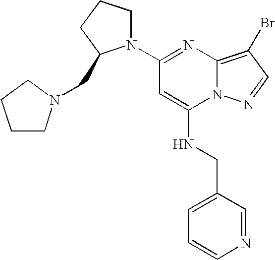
C1=CN=CC(CNC2=CC(N3CCCC3CN3CCCC3)=NC3=C(Br)C=NN23)=C1
